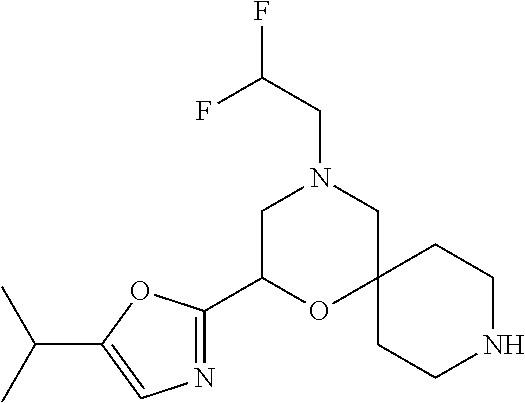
N1CCC2(CC1)CN(CC(F)F)CC(C1=NC=C(C(C)C)O1)O2
